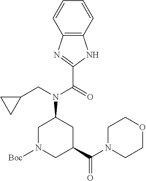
C1=CC=CC2=C1NC(C(=O)N(CC1CC1)C1CN([Boc])CC(C(N3CCOCC3)=O)C1)=N2
